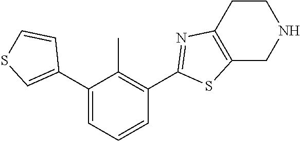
C1(C2=CSC=C2)=CC=CC(C2=NC3=C(S2)CNCC3)=C1C
